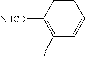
C1=CC([NHCO])=C(F)C=C1
